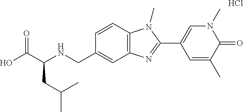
OC(C(NCC1=CC2=C(C=C1)N(C)C(C1=CN(C)C(=O)C(C)=C1)=N2)CC(C)C)=O.Cl
